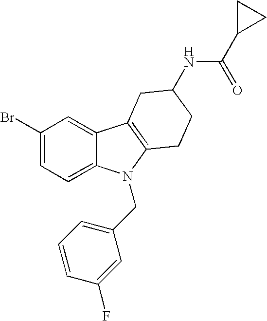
C1(Br)=CC=C2C(=C1)C1=C(N2CC2=CC=CC(F)=C2)CCC(NC(=O)C2CC2)C1
